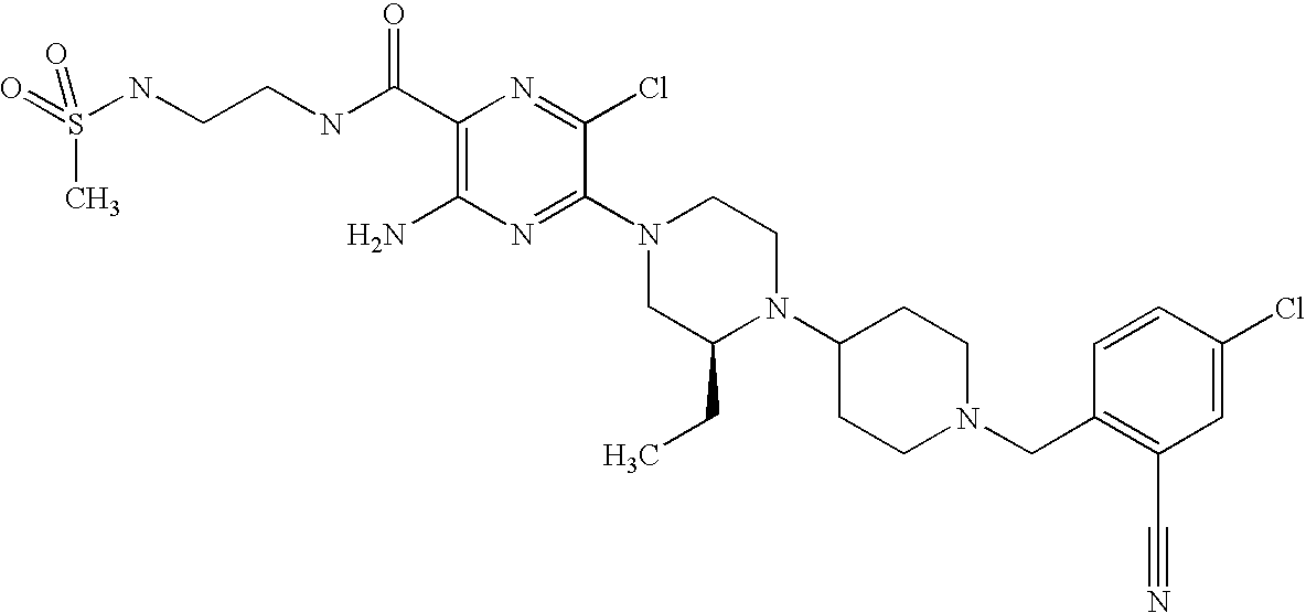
C1(C(NCCNS(=O)(=O)C)=O)=C(N)N=C(N2CC(CC)N(C3CCN(CC4=C(C#N)C=C(Cl)C=C4)CC3)CC2)C(Cl)=N1
